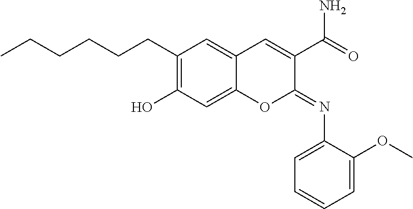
CCCCCCC1=C(O)C=C2C(=C1)C=C(C(=O)N)C(=NC1=CC=CC=C1OC)O2
